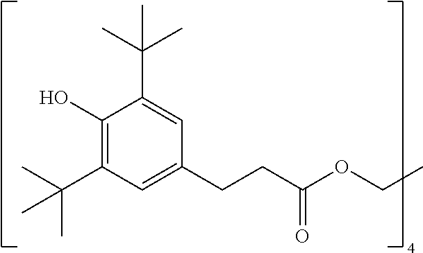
C1(O)=C(C(C)(C)C)C=C(CCC(OCC)=O)C=C1C(C)(C)C
